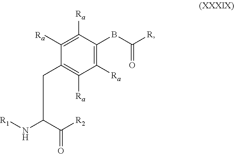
C1([Ra])=C(BC([R])=O)C([Ra])=C([Ra])C(CC(N[R1])C([R2])=O)=C1[Ra]
